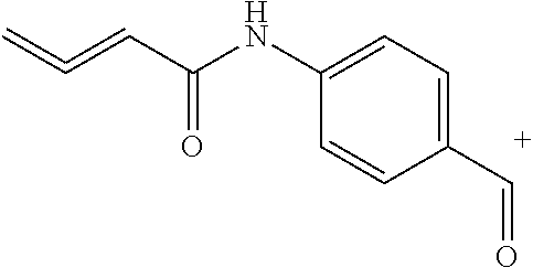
C1(C=O)=CC=C(NC(C=C=C)=O)C=C1
